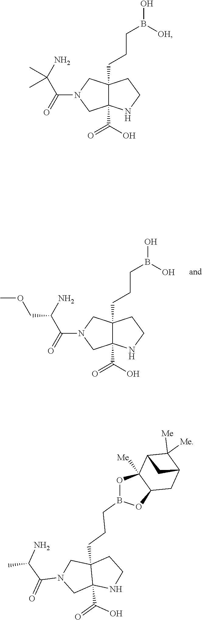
O=C(C12CN(C(=O)C(COC)N)CC1(CCCB(O)O)CCN2)O.O=C(C12CN(C(=O)C(C)N)CC1(CCCB1OC3C([Me])(O1)C1C([Me])([Me])C(C3)C1)CCN2)O.O=C(C12CN(C(=O)C(C)(N)C)CC1(CCCB(O)[OH])CCN2)O
